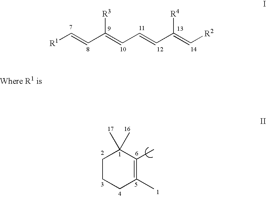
[R1]C=CC(=CC=CC(=C[R2])[R4])[R3].C1CCC(C)=C(C)C1(C)C
